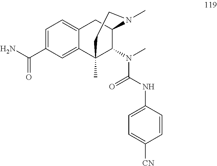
C1=C(C(N)=O)C=C2C(=C1)CC1C(N(C)C(=O)NC3=CC=C([CN])C=C3)C2(C)CCN1C
